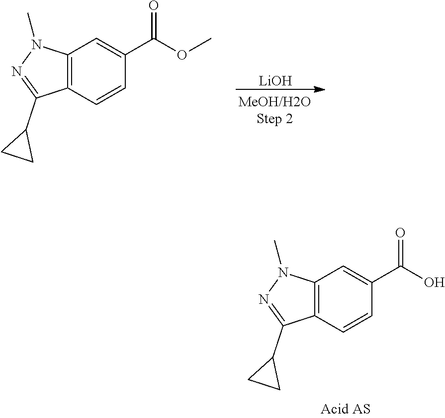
[LiOH].C12=C(C=CC(C(OC)=O)=C1)C(C1CC1)=NN2C.C12=C(C=CC(C(O)=O)=C1)C(C1CC1)=NN2C
